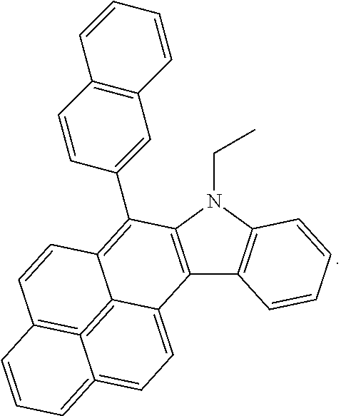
C12=C(N(CC)C3=C1C=CC=C3)C(C1=CC3=C(C=CC=C3)C=C1)=C1C3=C4=C(C=C1)C=CC=C4=CC=C23
